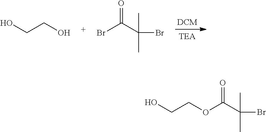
OCCO.BrC(C(C)(C)Br)=O.OCCOC(C(Br)(C)C)=O
